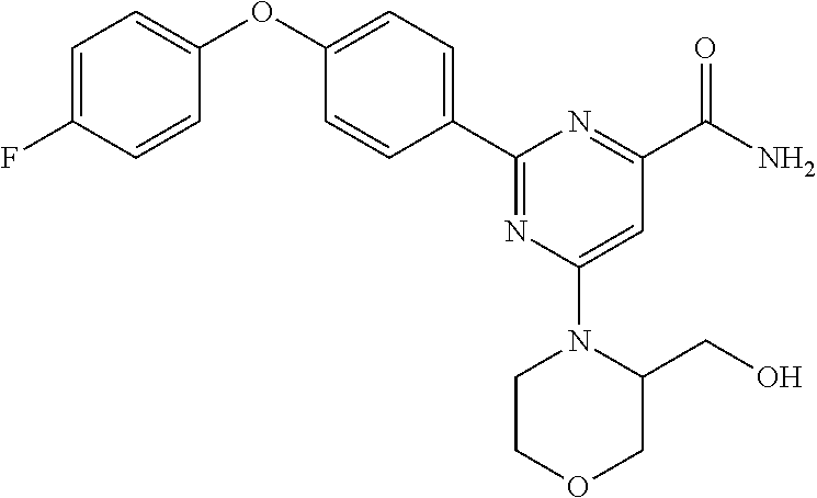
C1=C(F)C=CC(OC2=CC=C(C3=NC(N4CCOCC4CO)=CC(C(=O)N)=N3)C=C2)=C1
